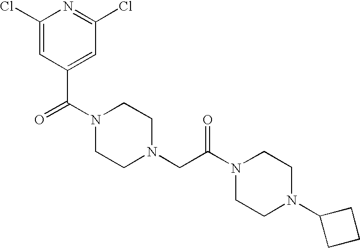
C1(Cl)=CC(C(=O)N2CCN(CC(N3CCN(C4CCC4)CC3)=O)CC2)=CC(Cl)=N1
